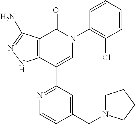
C12=C(C(C3=NC=CC(CN4CCCC4)=C3)=CN(C3=C(Cl)C=CC=C3)C1=O)NN=C2N
